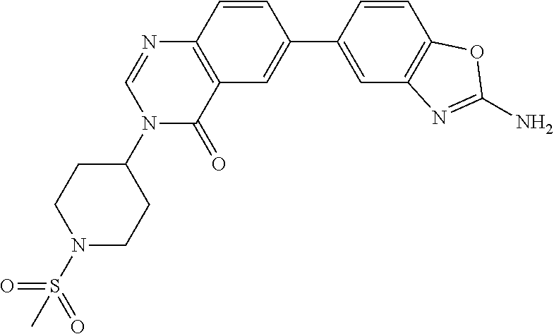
N1(S(=O)(=O)C)CCC(N2C(=O)C3=C(N=C2)C=CC(C2=CC4=C(C=C2)OC(N)=N4)=C3)CC1
